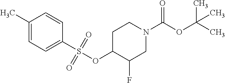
C1(C)=CC=C(S(OC2C(F)CN(C(OC(C)(C)C)=O)CC2)(=O)=O)C=C1
